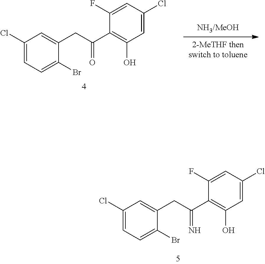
C1(Cl)=CC=C(Br)C(CC(C2=C(O)C=C(Cl)C=C2F)=N)=C1.C1(Cl)=CC=C(Br)C(CC(C2=C(O)C=C(Cl)C=C2F)=O)=C1
